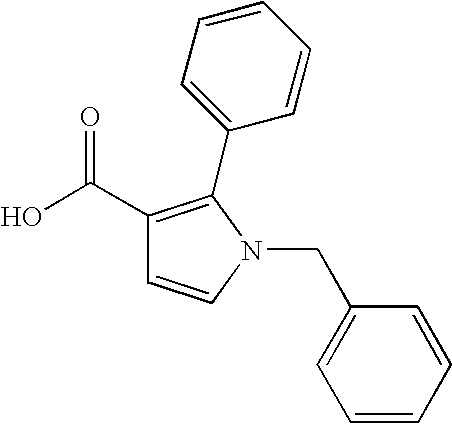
C(C1=C(C2=CC=CC=C2)N(CC2=CC=CC=C2)C=C1)(O)=O
